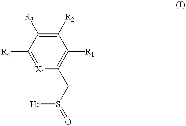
C1([R4])=[X1]C(CS([Hc])=O)=C([R1])C([R2])=C1[R3]
